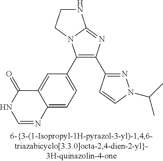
C1(C2=CC=C3C(=C2)C(=O)NC=N3)=C(C2=NN(C(C)C)C=C2)N=C2N1CCN2
